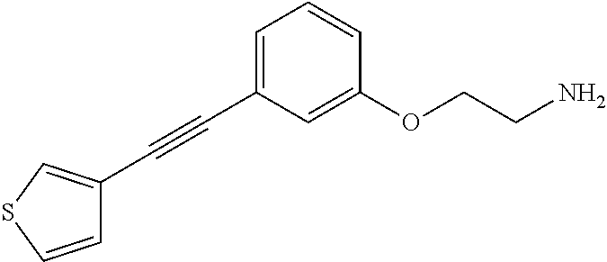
C(#CC1=CC=CC(OCCN)=C1)C1=CSC=C1
